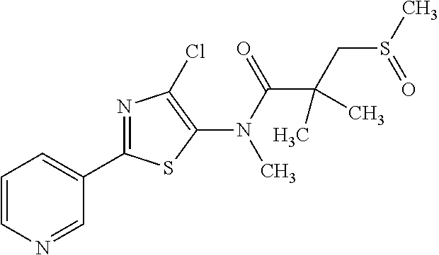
C1=CN=CC(C2=NC(Cl)=C(N(C(=O)C(C)(CS(=O)C)C)C)S2)=C1
